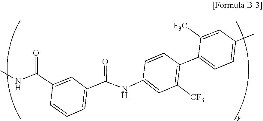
C1=C(C)C=C([F3C])C(C2=C([CF3])C=C(NC(C3=CC=CC(C(NCC)=O)=C3)=O)C=C2)=C1
